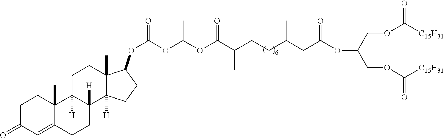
C(COC([C15H31])=O)(COC([C15H31])=O)OC(=O)CC(CCC(C(OC(OC(OC1C2(C)C([H])(C3([H])CCC4=CC(=O)CCC4(C)C3([H])CC2)CC1)=O)C)=O)C)C
